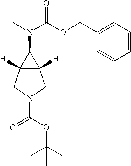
O=C(OC(C)(C)C)N1CC2([H])C([H])(C1)C2N(C(OCC1=CC=CC=C1)=O)C
